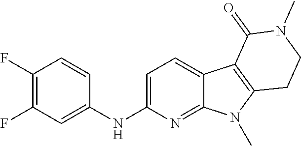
C1(NC2=CC(F)=C(F)C=C2)=CC=C2C(=N1)N(C)C1=C2C(=O)N(C)CC1
